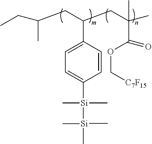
C1(C(CC(C)CC)CC(C)(C)C(OC[C7F15])=O)=CC=C([Si](C)(C)[Si](C)(C)C)C=C1
